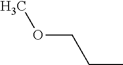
C(CC)OC
